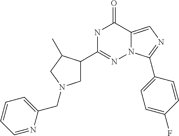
N1C(C2CN(CC3=CC=CC=N3)CC2C)=NN2C(=CN=C2C2=CC=C(F)C=C2)C1=O
